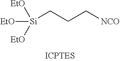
[EtO][Si](CCC[NCO])([EtO])[EtO]
